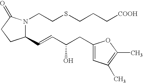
C1(C=CC(CC2=CC(C)=C(C)O2)O)N(CCSCCC[COOH])C(=O)CC1
